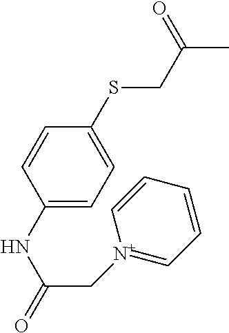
C1=CC(NC(C[N+]2=CC=CC=C2)=O)=CC=C1SCC(C)=O
